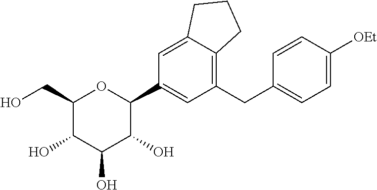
C1(CO)C(O)C(O)C(O)C(C2=CC(CC3=CC=C([OEt])C=C3)=C3C(=C2)CCC3)O1
